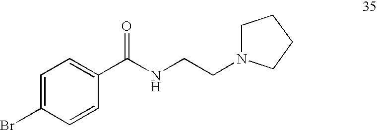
C1=C(Br)C=CC(C(NCCN2CCCC2)=O)=C1
